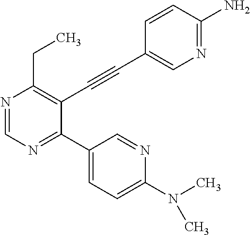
N1=CN=C(C2=CC=C(N(C)C)N=C2)C(C#CC2=CN=C(N)C=C2)=C1CC
